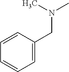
C(N(C)C)C1=CC=CC=C1
